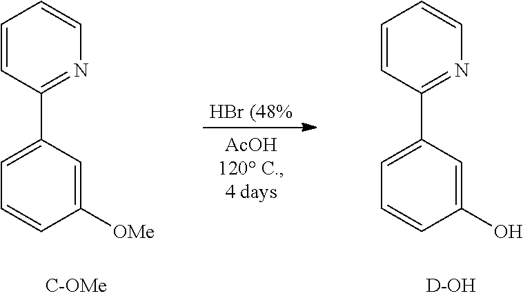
C1=CC(C2=CC=CC([OMe])=C2)=NC=C1.C1=CC(C2=CC=CC(O)=C2)=NC=C1.[D-OH]
